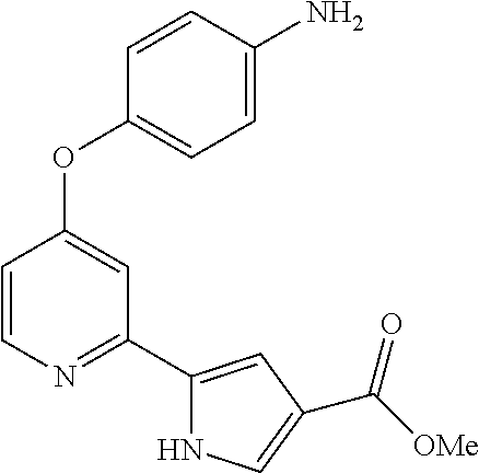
C1=CN=C(C2=CC(C([OMe])=O)=CN2)C=C1OC1=CC=C(N)C=C1
